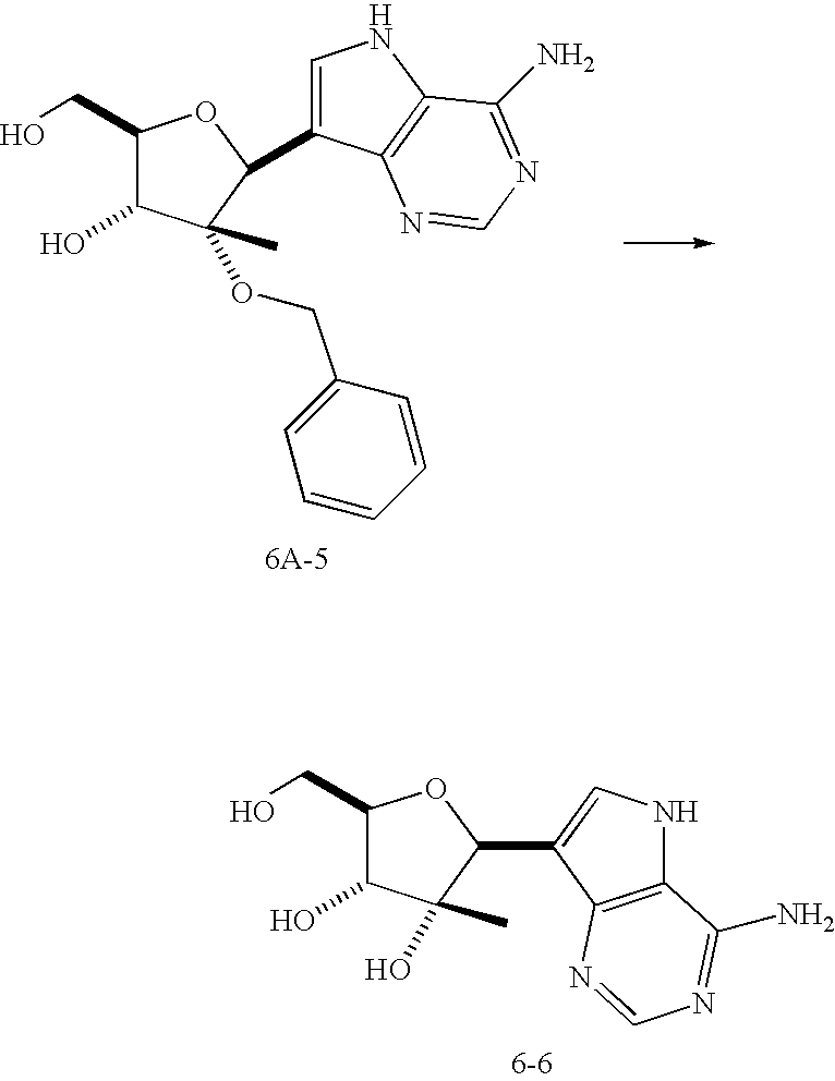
OCC1C(O)C(C)(OCC2=CC=CC=C2)C(C2=CNC3=C2N=CN=C3N)O1.OCC1C(O)C(C)(O)C(C2=CNC3=C2N=CN=C3N)O1
